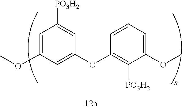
C1=C(OC)C=C(OC2=C([PO3H2])C(OC)=CC=C2)C=C1[PO3H2]
